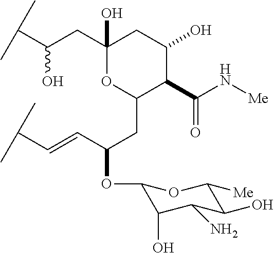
C1(CC(C(C)C)O)(O)OC(CC(OC2C(O)C(N)C(O)C([Me])O2)C=CC(C)C)C(C(N[Me])=O)C(O)C1
